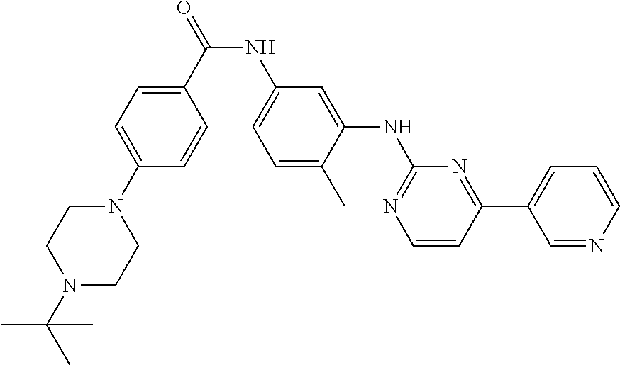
N(C(C1=CC=C(N2CCN(C(C)(C)C)CC2)C=C1)=O)C1=CC=C(C)C(NC2=NC=CC(C3=CC=CN=C3)=N2)=C1
